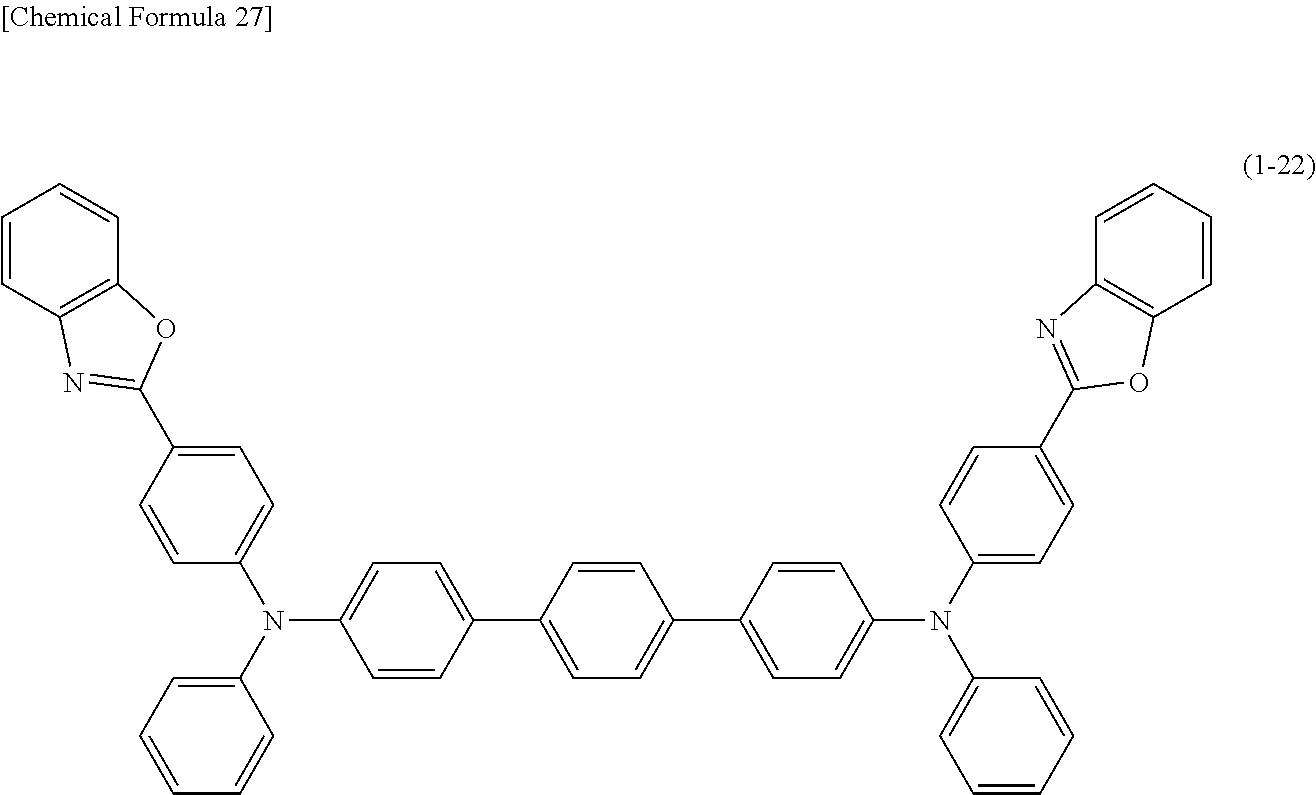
C1=CC2=C(C=C1)OC(C1=CC=C(N(C3=CC=CC=C3)C3=CC=C(C4=CC=C(C5=CC=C(N(C6=CC=C(C7=NC8=C(O7)C=CC=C8)C=C6)C6=CC=CC=C6)C=C5)C=C4)C=C3)C=C1)=N2
